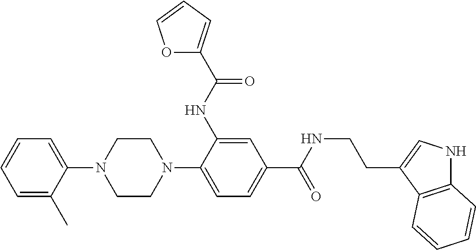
C1=C(C)C(N2CCN(C3=CC=C(C(NCCC4=CNC5=C4C=CC=C5)=O)C=C3NC(=O)C3=CC=CO3)CC2)=CC=C1
